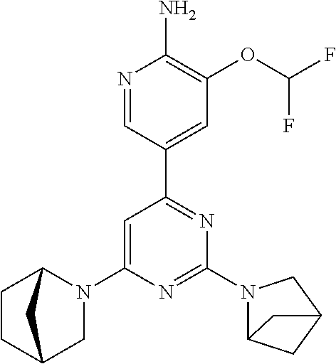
C1=C(N2C3CCC(C2)C3)N=C(N2C3CC(C2)C3)N=C1C1=CC(OC(F)F)=C(N)N=C1
